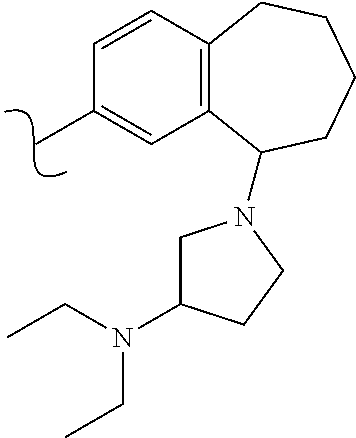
C1(C)=CC2=C(C=C1)CCCCC2N1CC(N(CC)CC)CC1
